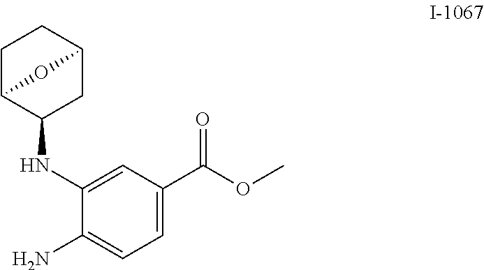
C1(NC2CC3CCC2O3)=CC(C(OC)=O)=CC=C1N
